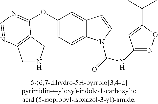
O(C1=CC=C2C(=C1)C=CN2C(=O)NC1=NOC(C(C)C)=C1)C1=NC=NC2=C1CNC2
